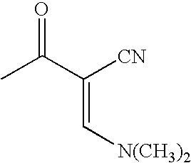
O=C(C([CN])=C[N(CH3)2])C
